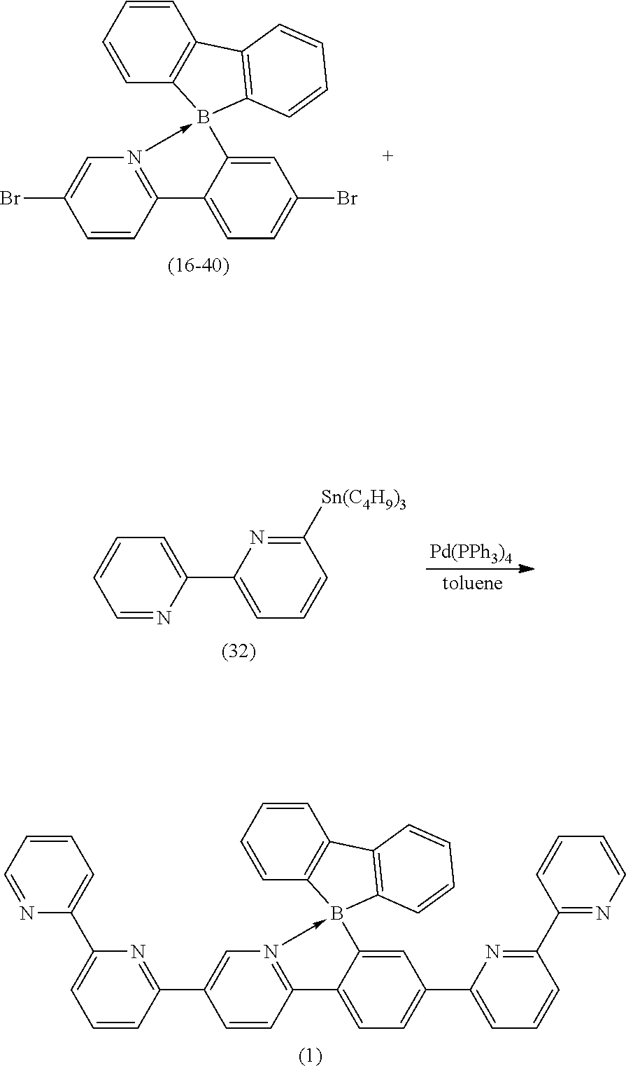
C1=C(Br)C=CC2=N1->B1(C3=CC(Br)=CC=C23)C2=C(C=CC=C2)C2=C1C=CC=C2.C1=CC=NC(C2=CC=CC([Sn(C4H9)3])=N2)=C1.[Pd(PPh3)4].C1=C(C2=NC(C3=CC=CC=N3)=CC=C2)C=CC2=N1->B1(C3=CC(C4=CC=CC(C5=NC=CC=C5)=N4)=CC=C23)C2=C(C=CC=C2)C2=C1C=CC=C2
